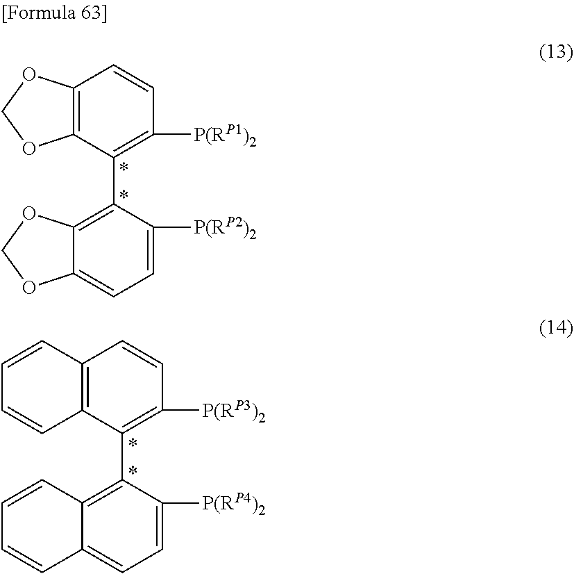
C12=C(C(C3=C4C(=CC=C3[P(RP2)2])OCO4)=C([P(RP1)2])C=C1)OCO2.C12=C(C(C3=C4C(=CC=C3[P(RP4)2])C=CC=C4)=C([P(RP3)2])C=C1)C=CC=C2
